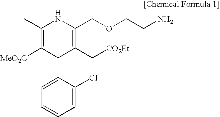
C1(C)=C([MeO2C])C(C2=CC=CC=C2Cl)C(C[CO2Et])=C(COCCN)N1
